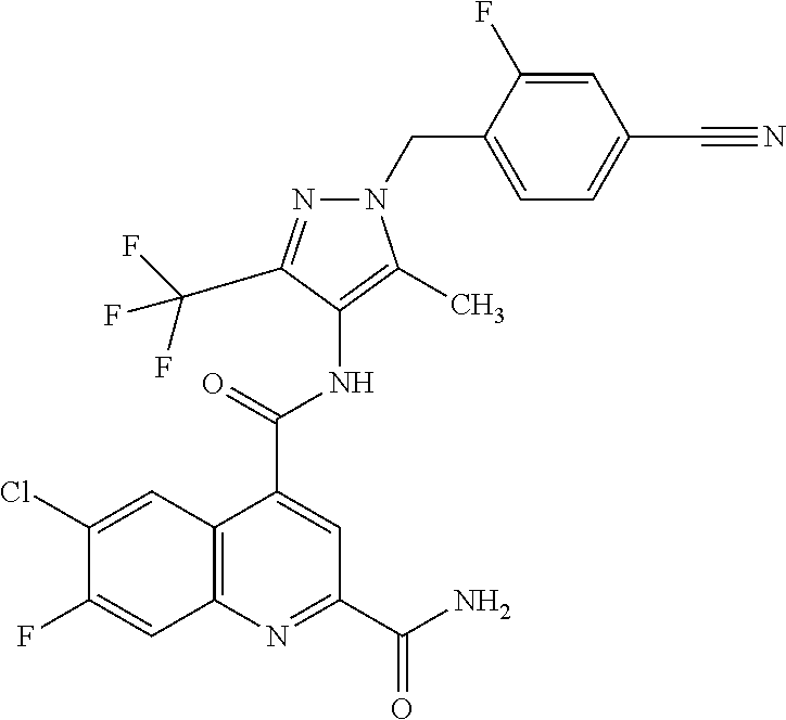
C1(CN2N=C(C(F)(F)F)C(NC(C3=CC(C(N)=O)=NC4=C3C=C(Cl)C(F)=C4)=O)=C2C)=CC=C(C#N)C=C1F
